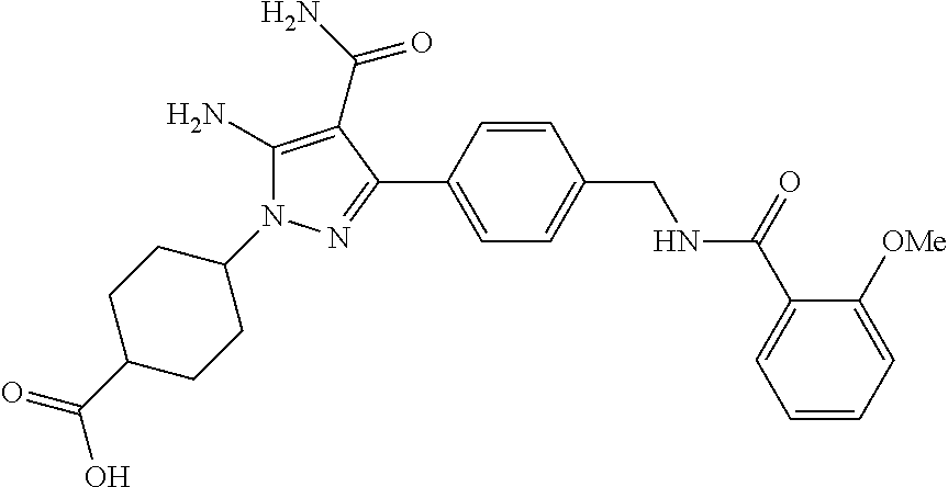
C1(N)=C(C(N)=O)C(C2=CC=C(CNC(C3=CC=CC=C3[OMe])=O)C=C2)=NN1C1CCC(C(=O)O)CC1
